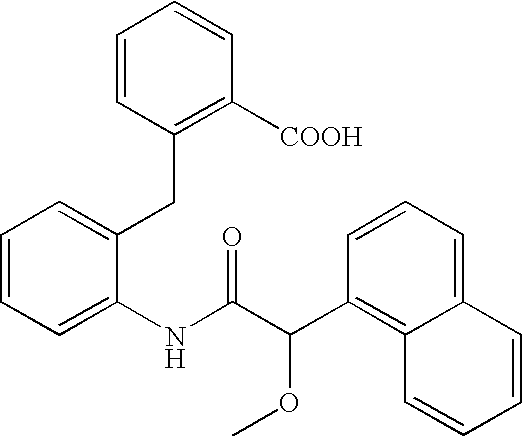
C1=CC=C(NC(C(C2=C3C(=CC=C2)C=CC=C3)OC)=O)C(CC2=C([COOH])C=CC=C2)=C1
